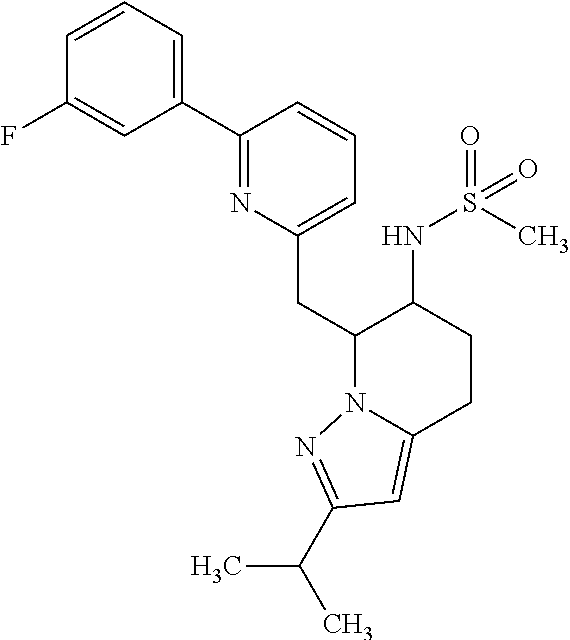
C1(CC2N3C(=CC(C(C)C)=N3)CCC2NS(C)(=O)=O)=CC=CC(C2=CC=CC(F)=C2)=N1
